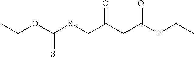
CCOC(SCC(CC(OCC)=O)=O)=S
